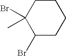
C1(Br)(C)C(Br)CCCC1
